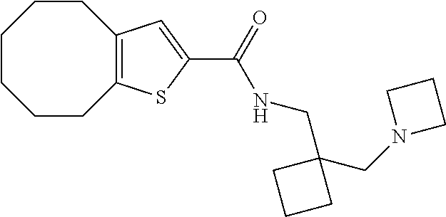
C1CCCC2=C(CC1)C=C(C(NCC1(CN3CCC3)CCC1)=O)S2
